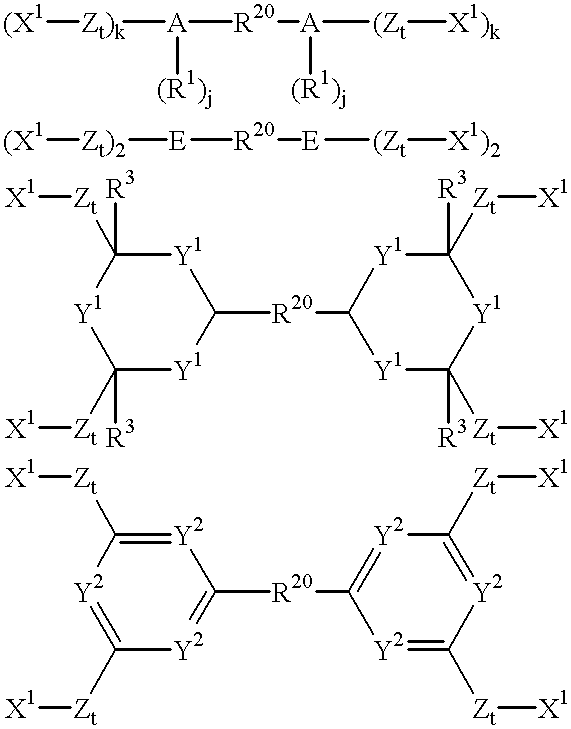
[(X1][Zt)k][A]([R20][A]([(Zt][X1)k])[(R1)j])[(R1)j].[(X1][Zt)2][E][R20][E][(Zt][X1)2].[X1][Zt]C1([R3])[Y1]C([Zt][X1])([R3])[Y1]C([R20]C2[Y1]C([Zt][X1])([R3])[Y1]C([Zt][X1])([R3])[Y1]2)[Y1]1.[X1][Zt]C1=[Y2]C([R20]C2=[Y2]C([Zt][X1])=[Y2]C([Zt][X1])=[Y2]2)=[Y2]C([Zt][X1])=[Y2]1
